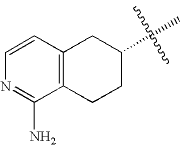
C12=C(CC(C)CC1)C=CN=C2N
